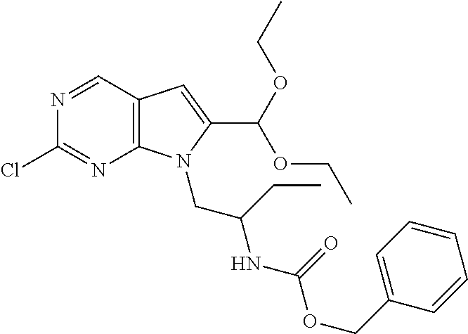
C12=C(C=NC(Cl)=N1)C=C(C(OCC)OCC)N2CC(NC(=O)OCC1=CC=CC=C1)CC
